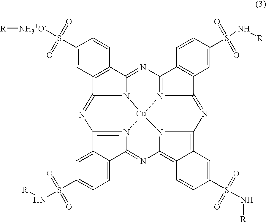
N12C3=NC4=N5C(=NC6=C7C(=C8N=C9N(=C(C%10=CC(S(N[R])(=O)=O)=CC=C9%10)N=C1C1=C3C=CC(S([NH3+O-][R])(=O)=O)=C1)[Cu]25N86)C=CC(S(N[R])(=O)=O)=C7)C1=C4C=CC(S(N[R])(=O)=O)=C1
